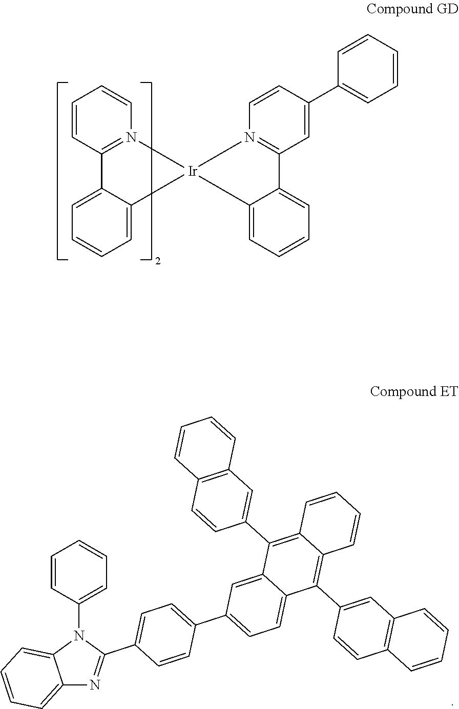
C1=CC(N2C3=CC=CC=C3N=C2C2=CC=C(C3=CC=C4C(=C3)C(C3=CC5=C(C=C3)C=CC=C5)=C3C(=C4C4=CC5=C(C=C4)C=CC=C5)C=CC=C3)C=C2)=CC=C1.C1=CC2=N(C=C1)[Ir]1(C3=CC=CC=C23)N2=C(C=C(C3=CC=CC=C3)C=C2)C2=CC=CC=C21
